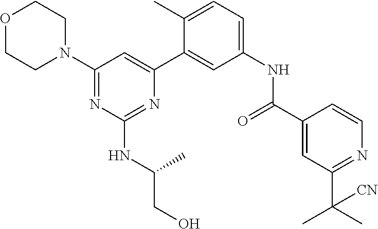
O1CCN(C2=NC(NC(CO)C)=NC(C3=CC(NC(C4=CC(C(C)(C)[CN])=NC=C4)=O)=CC=C3C)=C2)CC1
